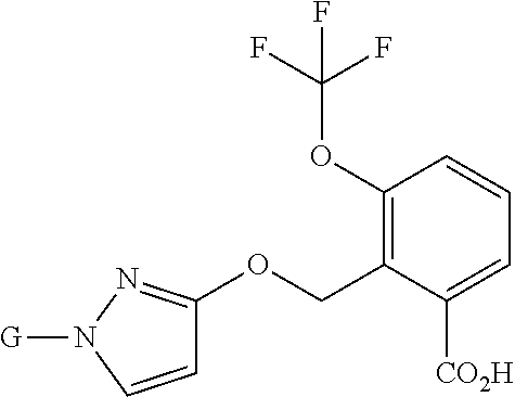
C1(OC(F)(F)F)=C(COC2=NN([G])C=C2)C([CO2H])=CC=C1
